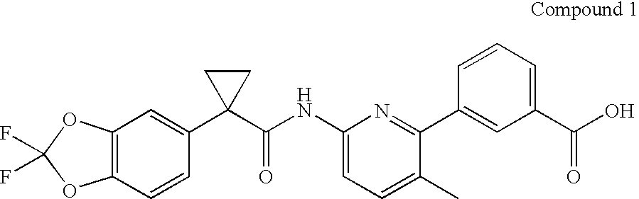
C12=C(C=CC(C3(C(NC4=CC=C(C)C(C5=CC(C(O)=O)=CC=C5)=N4)=O)CC3)=C1)OC(F)(F)O2
